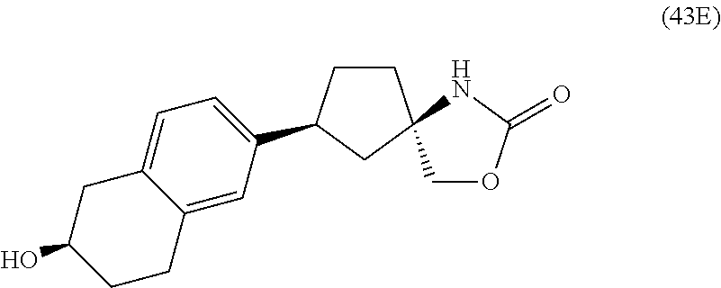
C1CC(C2=CC=C3C(=C2)CCC(O)C3)CC12COC(=O)N2
